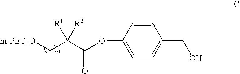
C1=CC(OC(C(C[m-PEG-O])([R1])[R2])=O)=CC=C1CO
